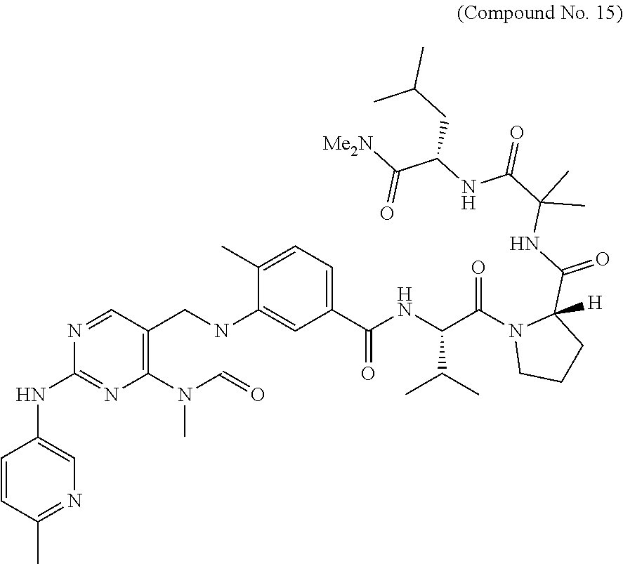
C1=CC(C)=NC=C1NC1=NC(N(C=O)C)=C(CNC2=CC(C(NC(C(N3CCCC3(C(NC(C(=O)NC(C([Me2N])=O)CC(C)C)(C)C)=O)[H])=O)C(C)C)=O)=CC=C2C)C=N1
